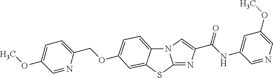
N12C3=CC=C(OCC4=CC=C(OC)C=N4)C=C3SC1=NC(C(NC1=CC(OC)=CN=C1)=O)=C2
